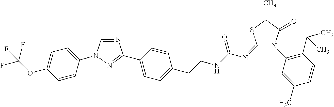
N1=CN(C2=CC=C(OC(F)(F)F)C=C2)N=C1C1=CC=C(CCNC(N=C2SC(C)C(=O)N2C2=C(C(C)C)C=CC(C)=C2)=O)C=C1
